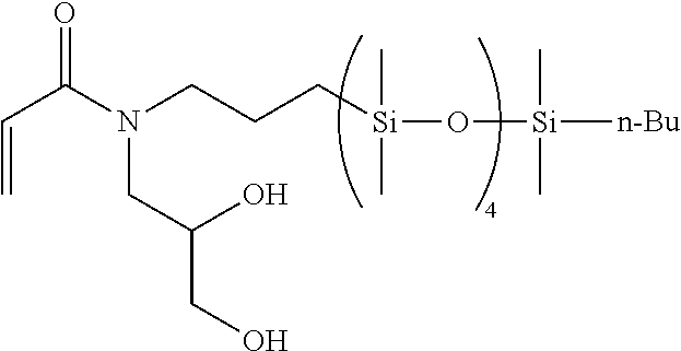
C(C(N(CCC[Si](O[Si]([n-Bu])(C)C)(C)C)CC(CO)O)=O)=C
